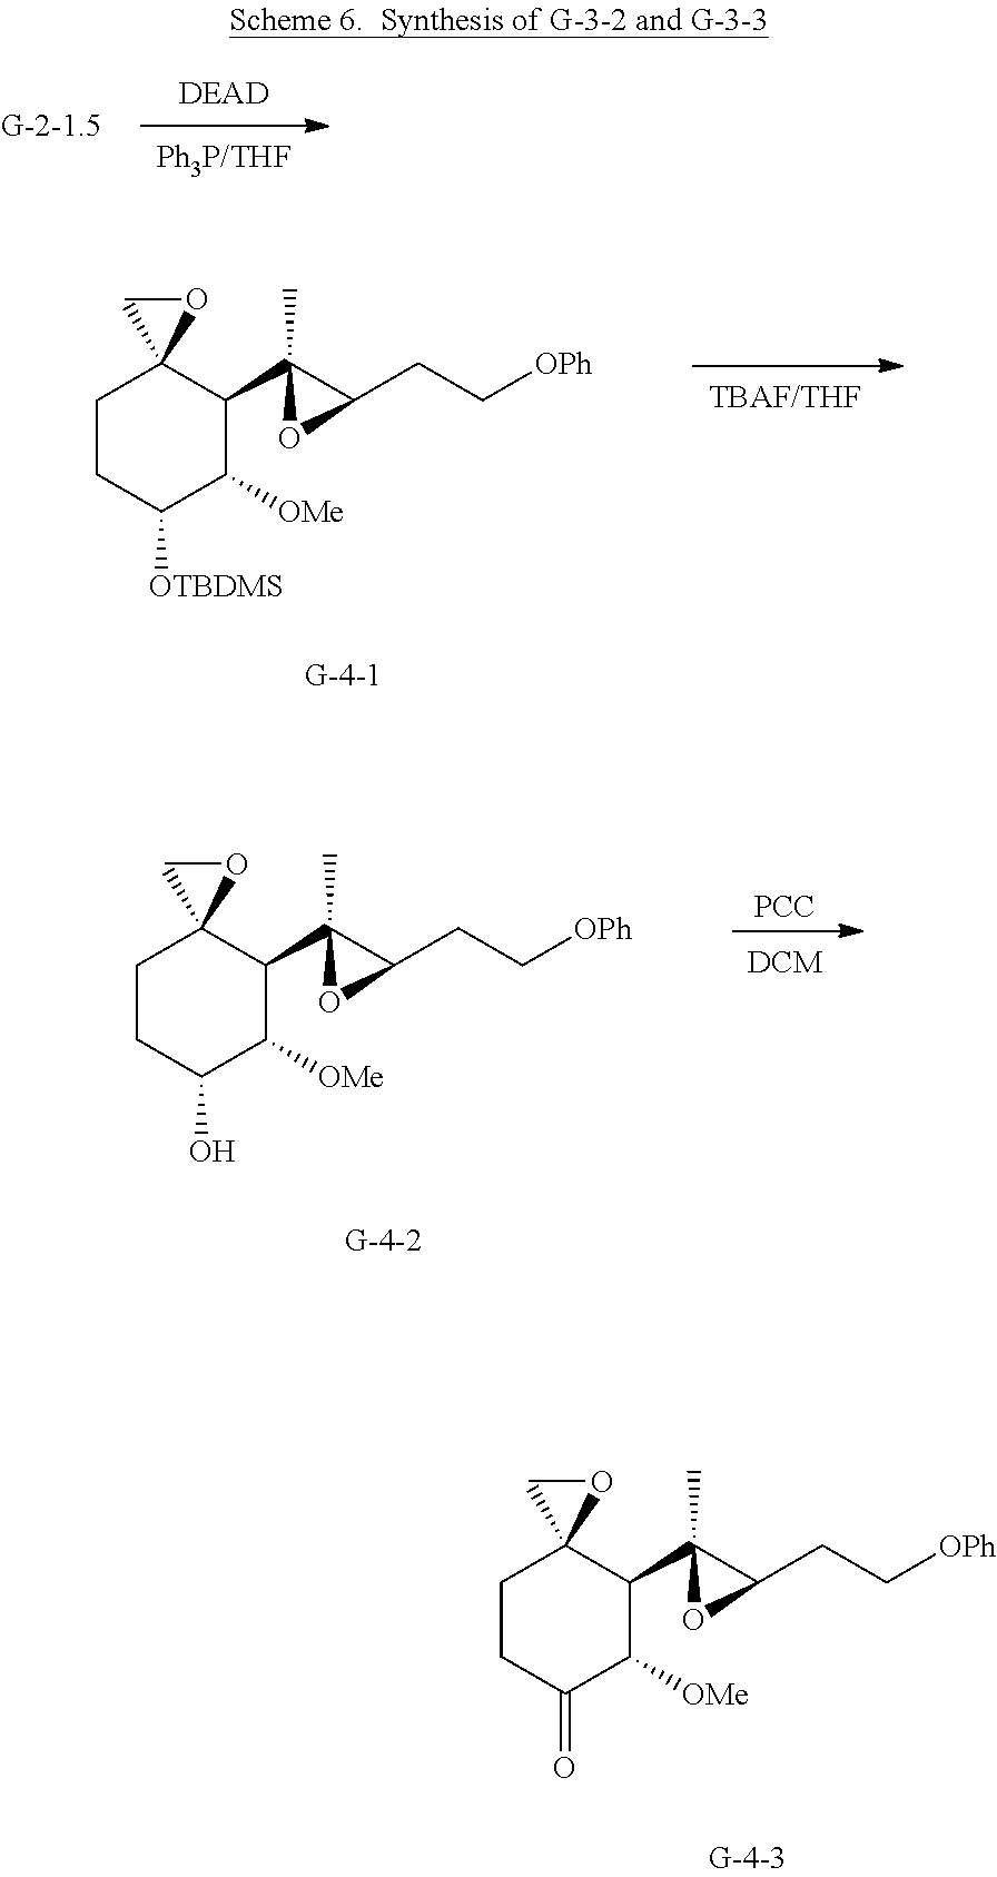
C1CC([OTBDMS])C([OMe])C(C2(C)C(CC[OPh])O2)C12OC2.C1CC(O)C([OMe])C(C2(C)C(CC[OPh])O2)C12OC2.[PCC].C1CC(=O)C([OMe])C(C2(C)C(CC[OPh])O2)C12OC2
